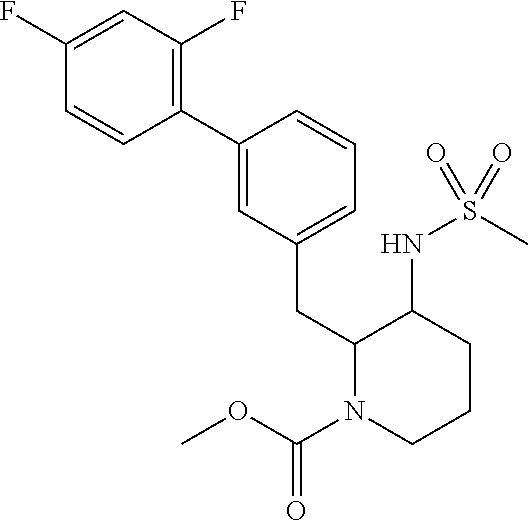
C1(C2=CC(CC3N(C(=O)OC)CCCC3NS(C)(=O)=O)=CC=C2)=C(F)C=C(F)C=C1
